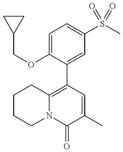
C1(COC2=CC=C(S(C)(=O)=O)C=C2C2=C3N(C(=O)C(C)=C2)CCCC3)CC1
